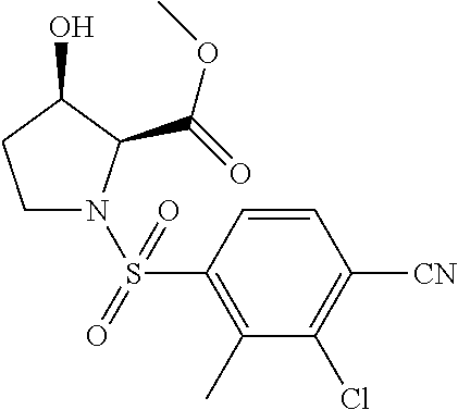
C1N(S(C2=C(C)C(Cl)=C([CN])C=C2)(=O)=O)C(C(OC)=O)C(O)C1
